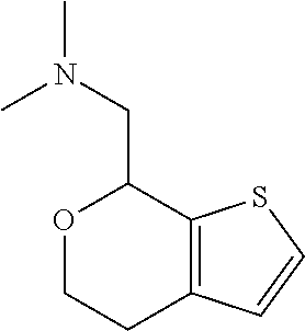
C12=C(SC=C1)C(CN(C)C)OCC2
